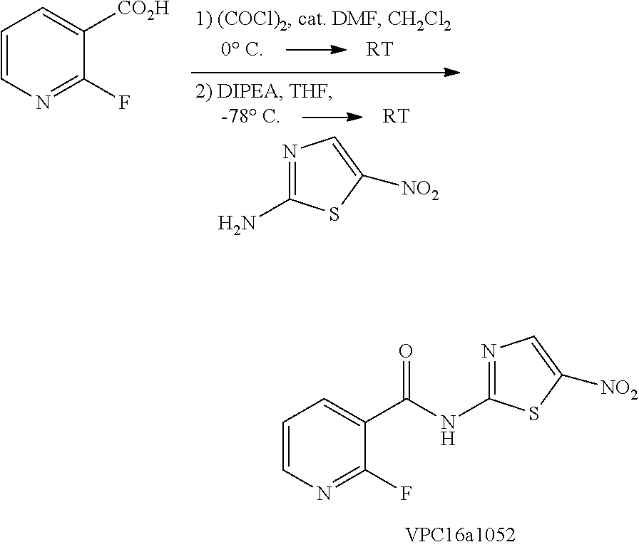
C1=CN=C(F)C(C(NC2=NC=C([NO2])S2)=O)=C1.C1=CN=C(F)C([CO2H])=C1.N1=C(N)SC([NO2])=C1.[RT].[RT]
